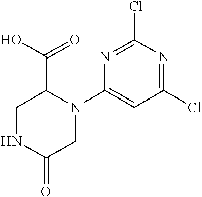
C1(N2C(C(=O)O)CNC(=O)C2)=CC(Cl)=NC(Cl)=N1
